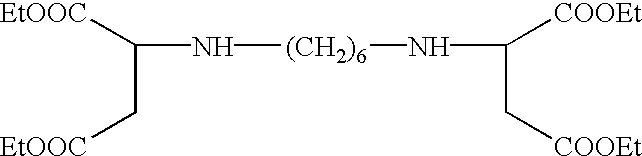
[EtOOC]C(C[EtOOC])N[(CH2)6]NC([COOEt])C[COOEt]
